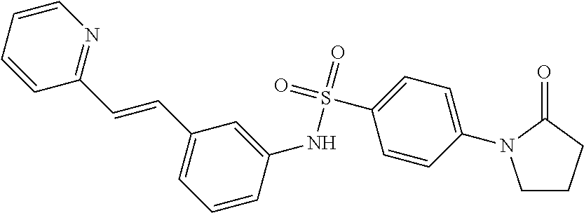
C1CCC(=O)N1C1=CC=C(S(=O)(=O)NC2=CC(C=CC3=NC=CC=C3)=CC=C2)C=C1
